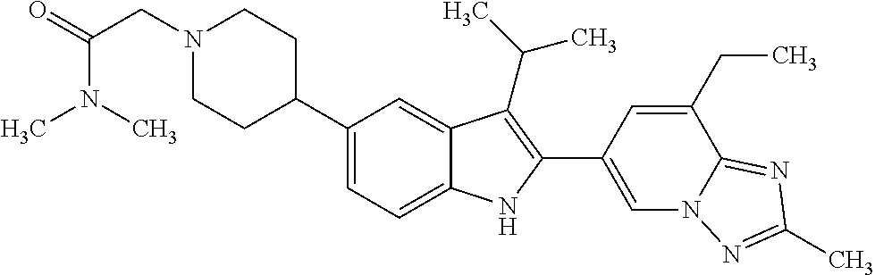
N1(CC(=O)N(C)C)CCC(C2=CC=C3C(=C2)C(C(C)C)=C(C2=CN4C(=NC(C)=N4)C(CC)=C2)N3)CC1
